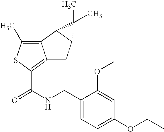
C12=C(C)SC(C(NCC3=CC=C(OCC)C=C3OC)=O)=C1CC1C2C1(C)C
